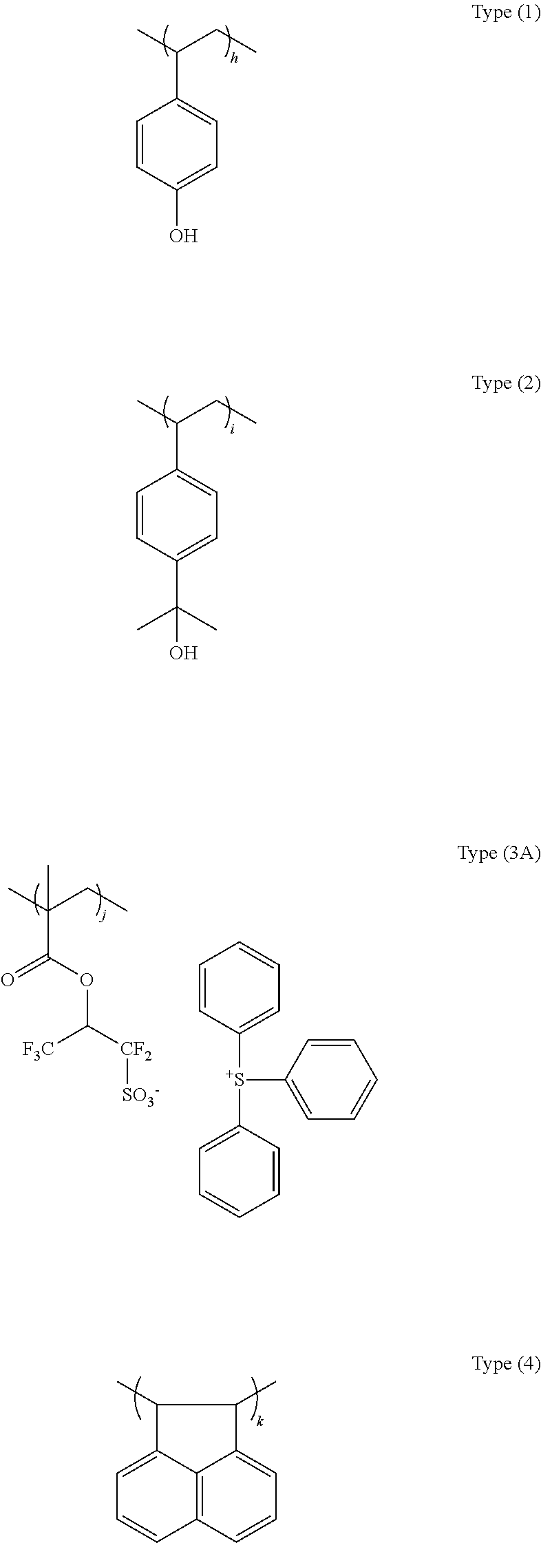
C12=C3C=CC=C1C(C)C(C)C2=CC=C3.C1=CC(O)=CC=C1C(C)CC.C1=CC(C(C)(C)O)=CC=C1C(C)CC.CC(CC)(C)C(OC([CF2][SO3-])[F3C])=O.C1([S+](C2=CC=CC=C2)C2=CC=CC=C2)=CC=CC=C1
